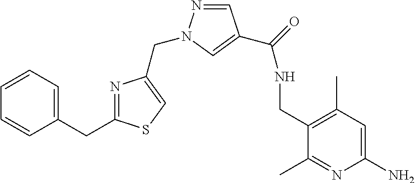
C1=CC=C(CC2=NC(CN3N=CC(C(=O)NCC4=C(C)C=C(N)N=C4C)=C3)=CS2)C=C1
